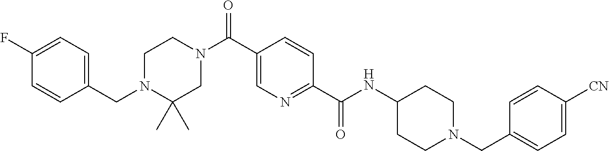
N1(CC2=CC=C(F)C=C2)C(C)(C)CN(C(C2=CN=C(C(NC3CCN(CC4=CC=C([CN])C=C4)CC3)=O)C=C2)=O)CC1
